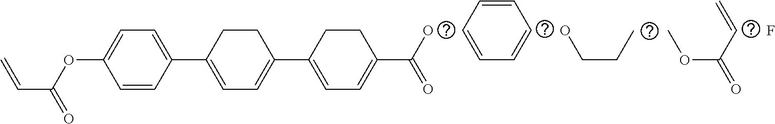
C(CO)C.C1=CC(C2=CC=C(C3=CC=C(C(=O)O)CC3)CC2)=CC=C1OC(C=C)=O.C1=CC=CC=C1.COC(C=C)=O.F
